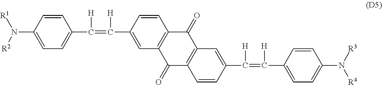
C1(N([R2])[R1])=CC=C(C([H])=C(C2=CC3=C(C=C2)C(=O)C2=C(C3=O)C=CC(C([H])=C([H])C3=CC=C(N([R4])[R3])C=C3)=C2)[H])C=C1
